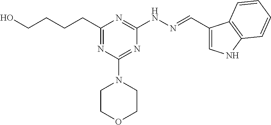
OCCCCC1=NC(N2CCOCC2)=NC(NN=CC2=CNC3=C2C=CC=C3)=N1
